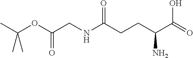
C(=O)(OC(C)(C)C)CNC(CCC(N)C(O)=O)=O
